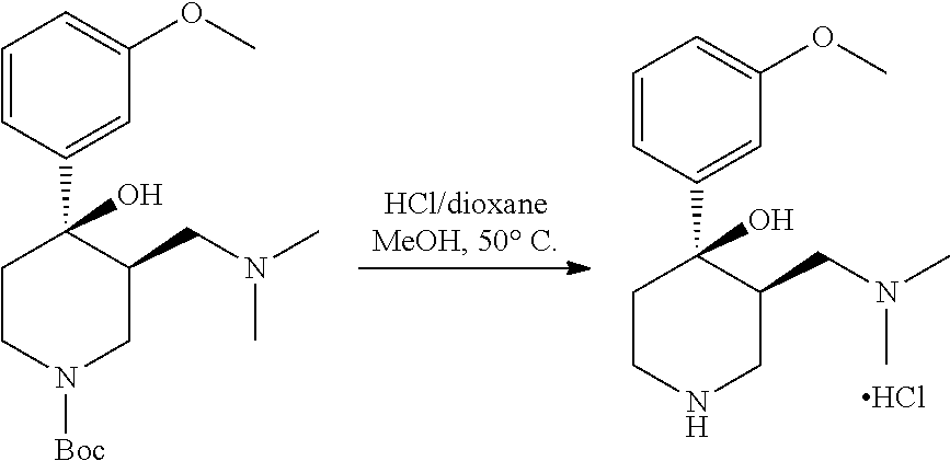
C1=CC(C2(O)C(CN(C)C)CN([Boc])CC2)=CC(OC)=C1.C1=CC(C2(O)C(CN(C)C)CNCC2)=CC(OC)=C1.Cl
